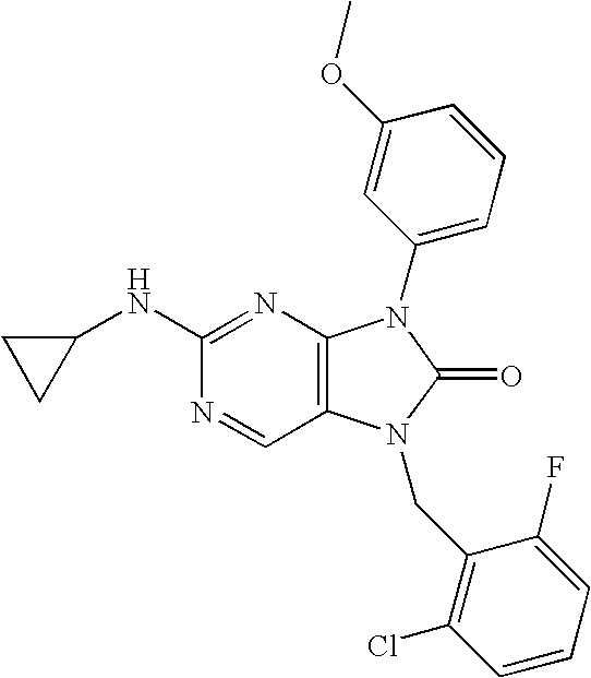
C1(NC2=NC3=C(C=N2)N(CC2=C(Cl)C=CC=C2F)C(=O)N3C2=CC=CC(OC)=C2)CC1
